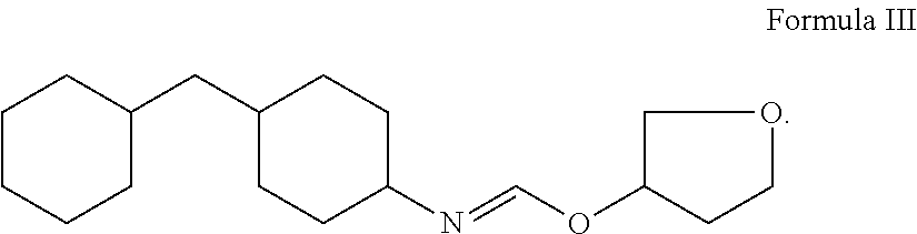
C1CCCC(CC2CCC(N=COC3CCOC3)CC2)C1
